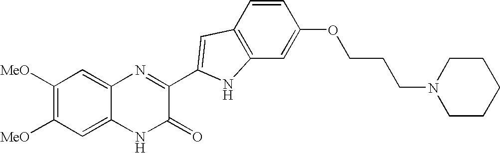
C1=C2C(=CC([MeO])=C1[MeO])N=C(C1=CC3=C(C=C(OCCCN4CCCCC4)C=C3)N1)C(=O)N2
